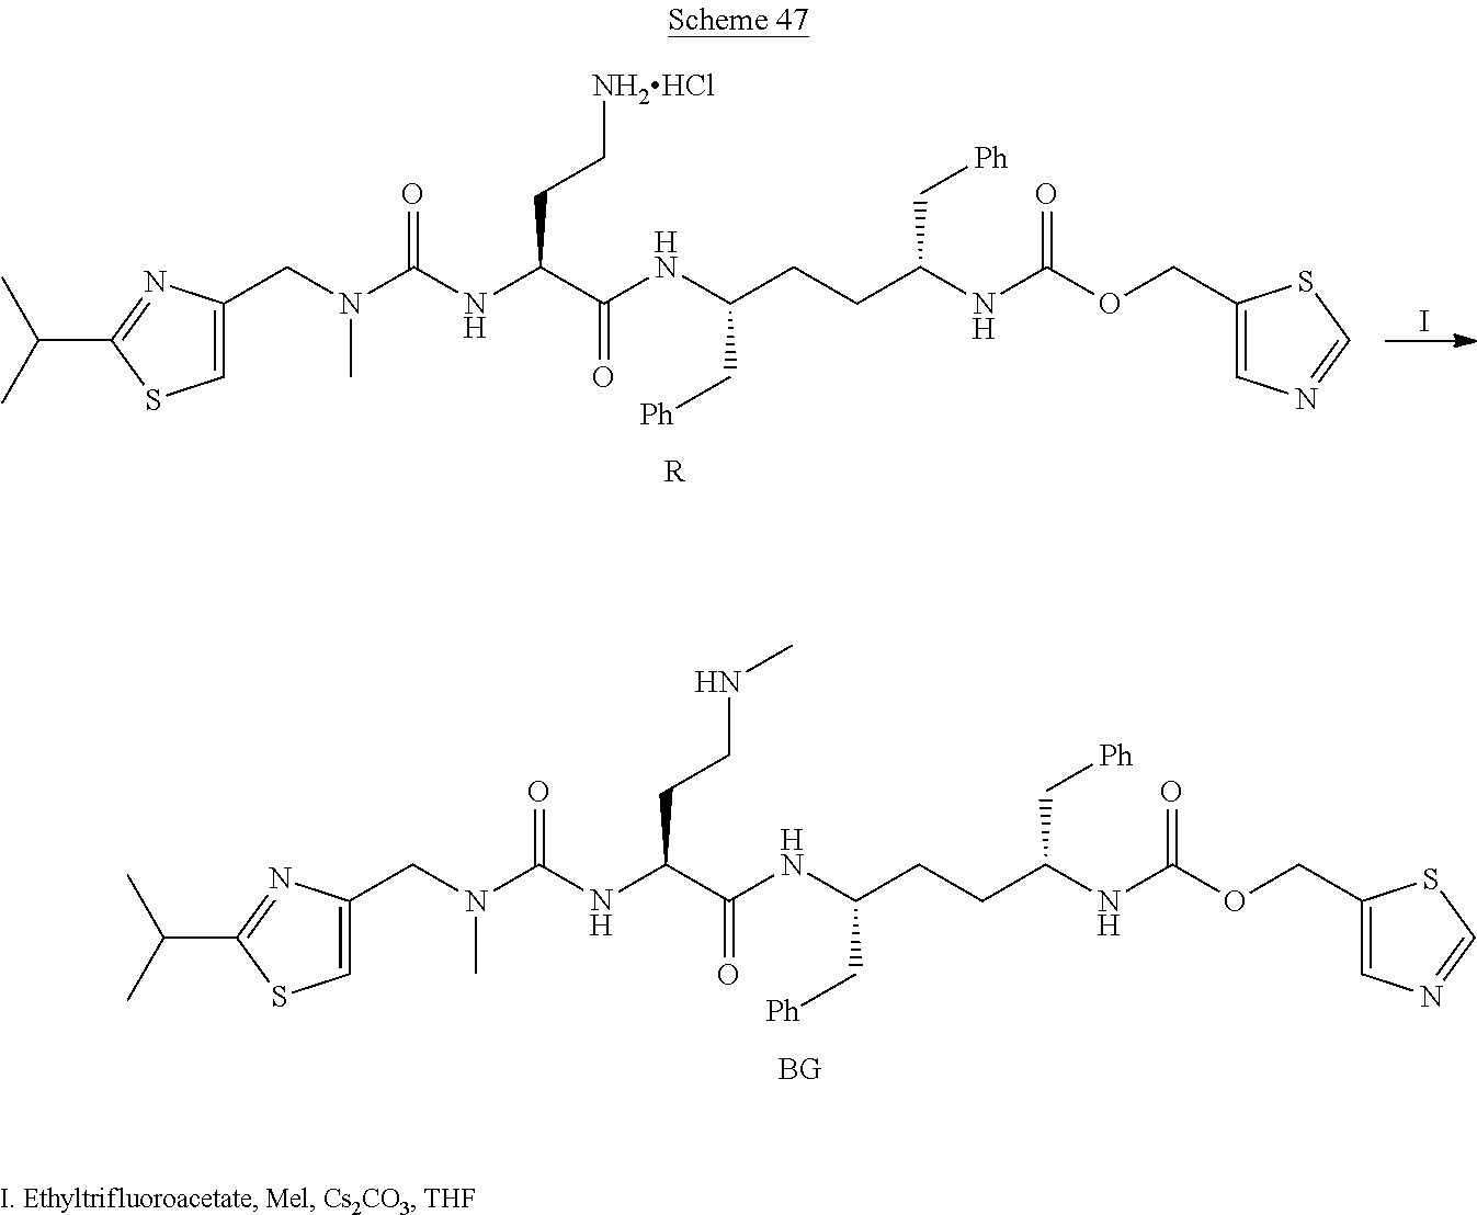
C1(CN(C)C([NH]C(C(=O)NC(CCC(NC(OCC2=CN=CS2)=O)C[Ph])C[Ph])CCNC)=O)=CSC(C(C)C)=N1.[BG].I.C1(CN(C)C([NH]C(C(=O)NC(CCC(NC(OCC2=CN=CS2)=O)C[Ph])C[Ph])CC[NH2HCl])=O)=CSC(C(C)C)=N1.[R]
